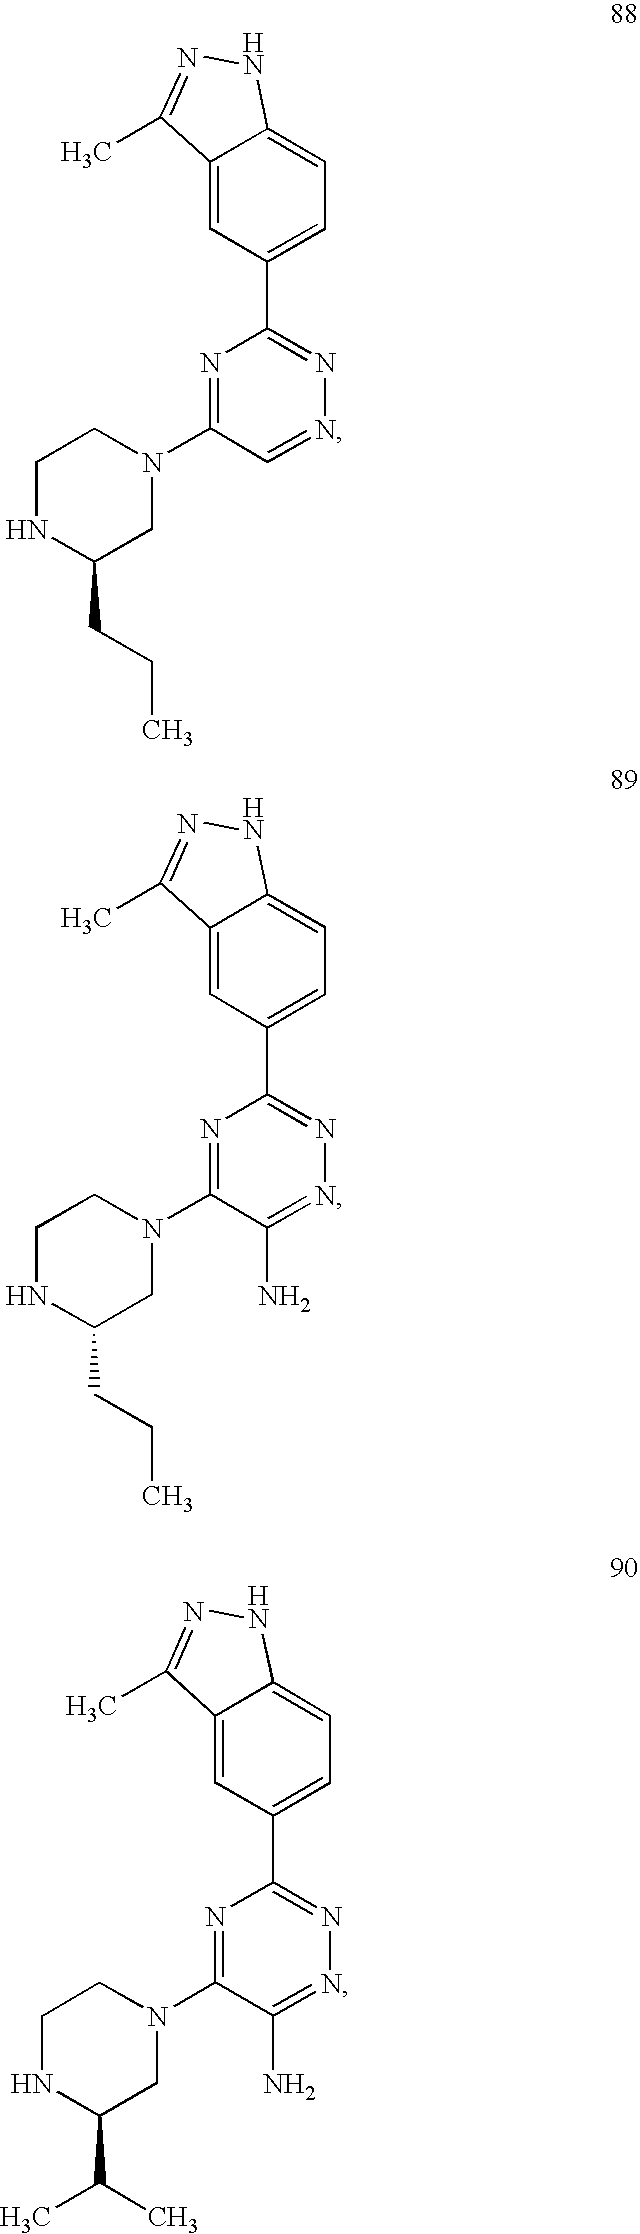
C12=CC(C3=NN=CC(N4CCNC(CCC)C4)=N3)=CC=C1NN=C2C.C12=CC(C3=NN=C(N)C(N4CCNC(CCC)C4)=N3)=CC=C1NN=C2C.C12=CC(C3=NN=C(N)C(N4CCNC(C(C)C)C4)=N3)=CC=C1NN=C2C
